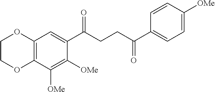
C12=C(C([OMe])=C([OMe])C(C(CCC(C3=CC=C([OMe])C=C3)=O)=O)=C1)OCCO2
